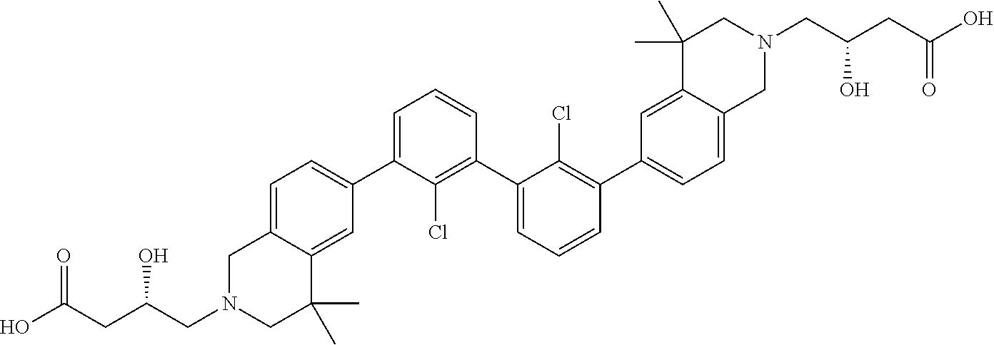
C1=C(C2=CC=C3C(=C2)C(C)(C)CN(CC(CC(=O)O)O)C3)C(Cl)=C(C2=CC=CC(C3=CC=C4C(=C3)C(C)(C)CN(CC(CC(O)=O)O)C4)=C2Cl)C=C1
